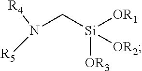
N(C[Si]([OR3])([OR1])[OR2])([R5])[R4]
